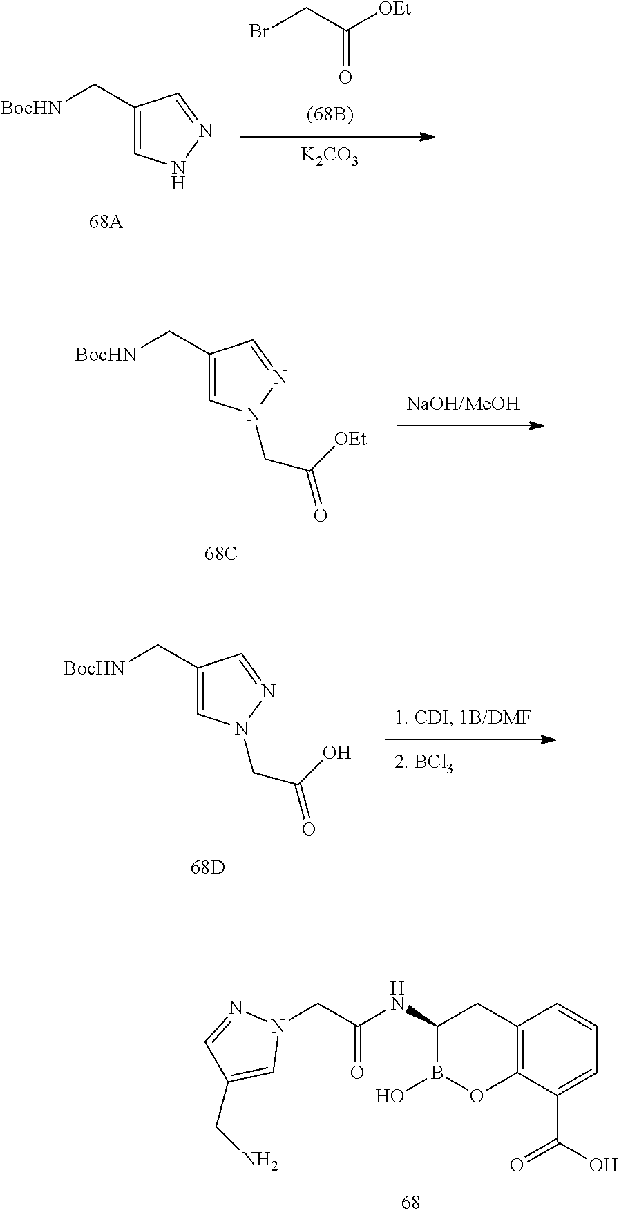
C1(C[BocHN])=CN(CC([OEt])=O)N=C1.C1(NC(CN2N=CC(CN)=C2)=O)B(O)OC2=C(C1)C=CC=C2C(O)=O.C1(C[BocHN])=CN(CC(O)=O)N=C1.BrCC([OEt])=O.[K2CO3].C1(C[BocHN])=CNN=C1
